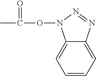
O(C(C)=O)N1C2=CC=CC=C2N=N1
